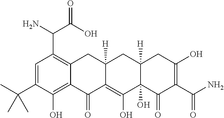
C1=C(C(C)(C)C)C(O)=C2C(=C1C(N)C(O)=O)CC1([H])C(=C(O)C3(O)C([H])(C1)CC(O)=C(C(N)=O)C3=O)C2=O
